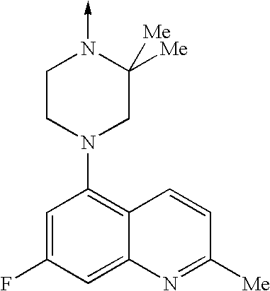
C1=C(F)C=C2C(=C1N1CC([Me])([Me])N(->C)CC1)C=CC([Me])=N2
